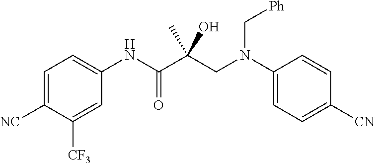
C1=CC([CN])=CC=C1N(CC(C(NC1=CC=C([NC])C([CF3])=C1)=O)(O)C)C[Ph]
